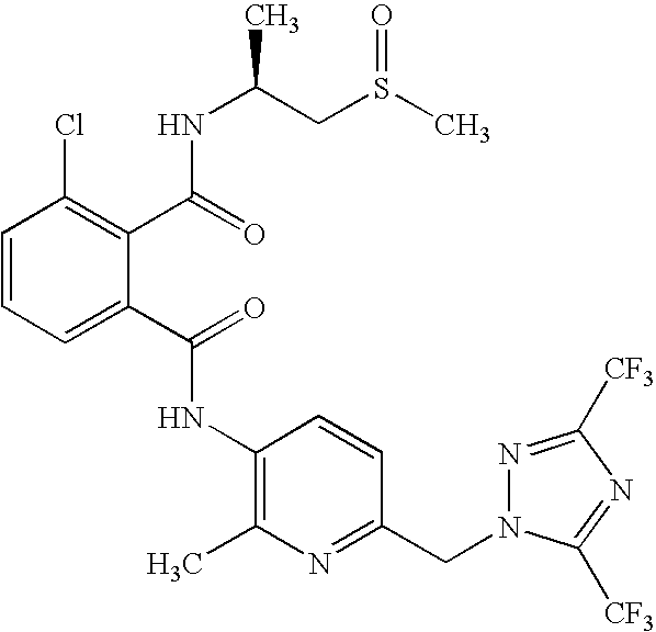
C1=CC=C(C(=O)NC2=C(C)N=C(CN3N=C([CF3])N=C3[CF3])C=C2)C(C(=O)NC(CS(C)=O)C)=C1Cl
